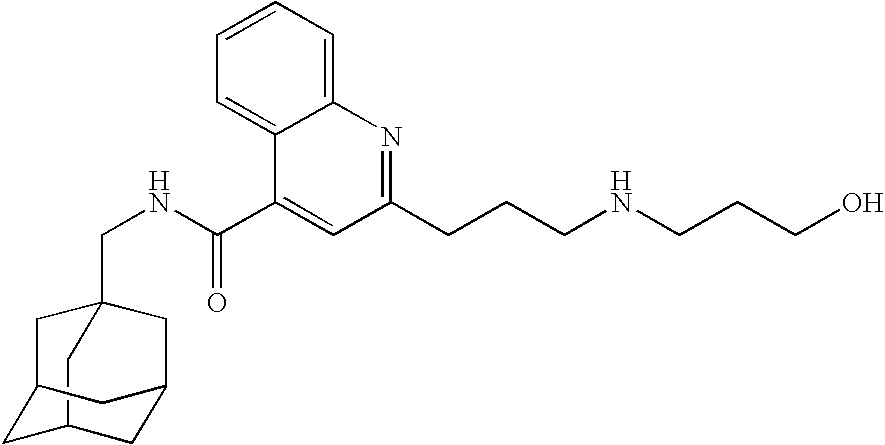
C12(CNC(=O)C3=CC(CCCNCCCO)=NC4=CC=CC=C34)CC3CC(C1)CC(C3)C2
